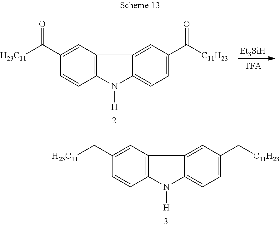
C1=C(C[H23C11])C=CC2=C1C1=CC(C[C11H23])=CC=C1N2[H].[Et3SiH].C1=C(C([H23C11])=O)C=CC2=C1C1=CC(C([C11H23])=O)=CC=C1N2[H]
